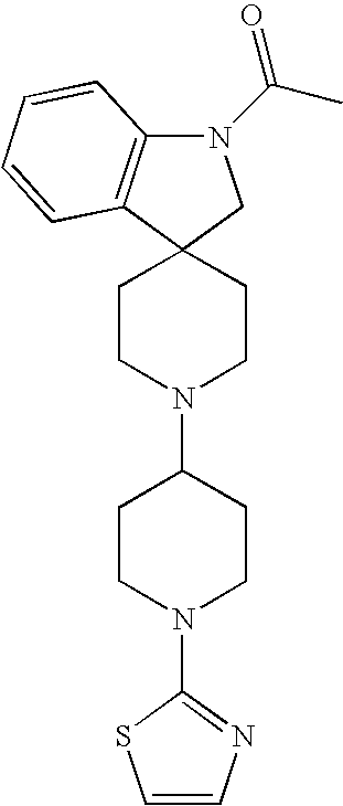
C12(CCN(C3CCN(C4=NC=CS4)CC3)CC1)CN(C(C)=O)C1=C2C=CC=C1
